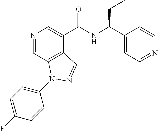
N1=CC2=C(C(C(NC(C3=CC=NC=C3)CC)=O)=C1)C=NN2C1=CC=C(F)C=C1
